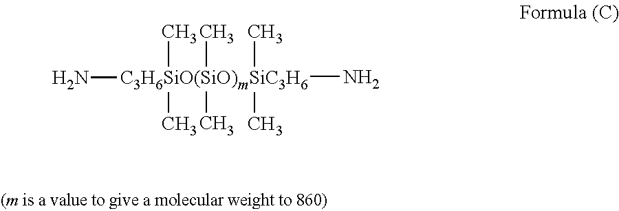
[C3H6SiO(SiO)mSiC3H6](N)(N)(C)(C)(C)(C)(C)C
